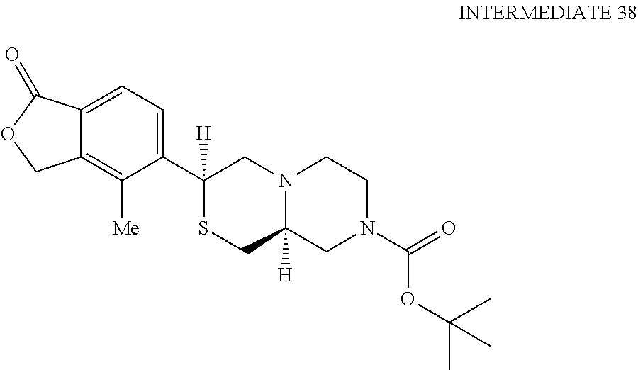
C12=CC=C(C3([H])SCC4([H])N(C3)CCN(C(=O)OC(C)(C)C)C4)C([Me])=C1COC2=O
